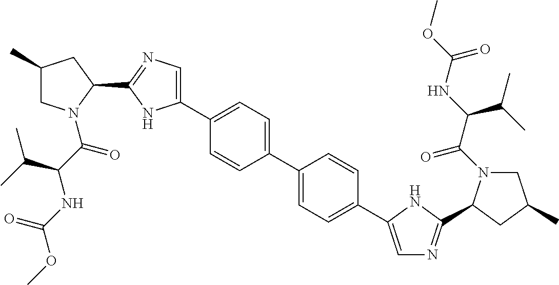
C1(C)CN(C(C(C(C)C)NC(OC)=O)=O)C(C2=NC=C(C3=CC=C(C4=CC=C(C5=CN=C(C6N(C(C(NC(OC)=O)C(C)C)=O)CC(C)C6)N5)C=C4)C=C3)N2)C1
